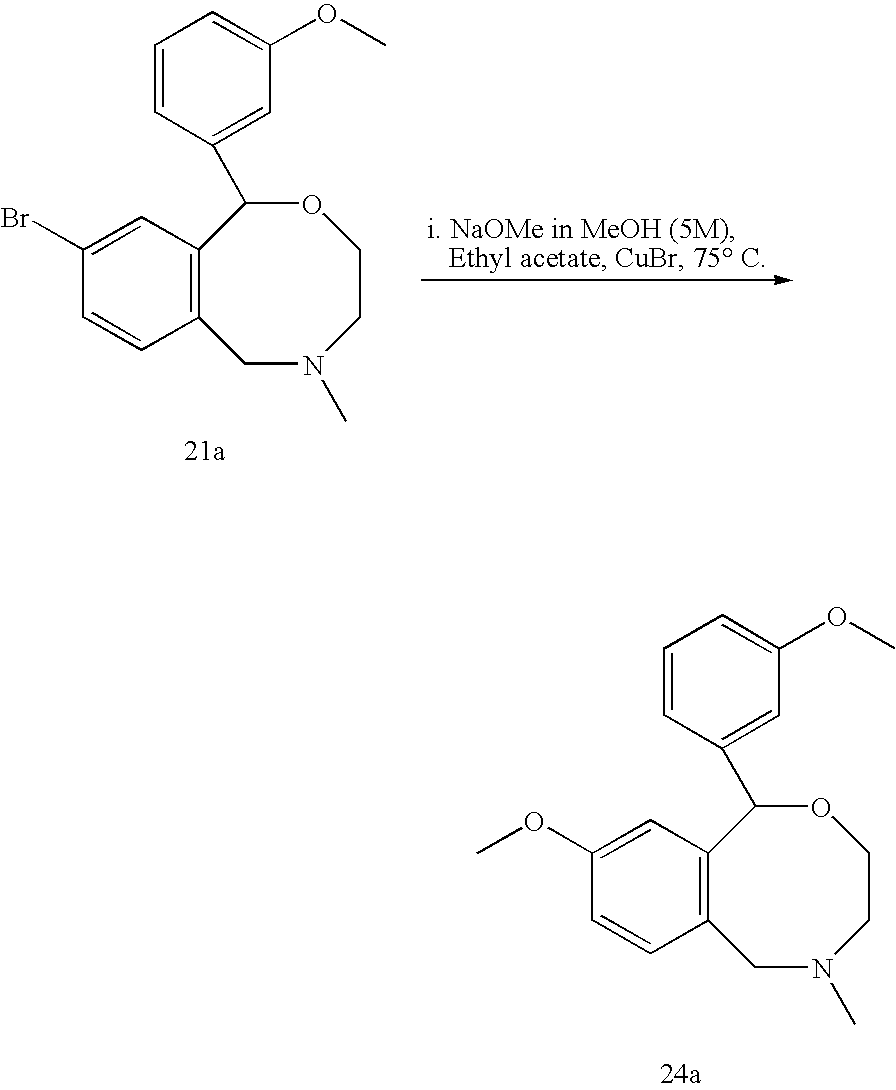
C12=C(C=C(OC)C=C1)C(C1=CC(OC)=CC=C1)OCCN(C)C2.C12=C(C=C(Br)C=C1)C(C1=CC(OC)=CC=C1)OCCN(C)C2
